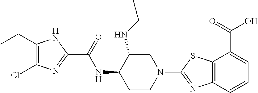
C12=C(C=CC=C1C(=O)O)N=C(N1CC(NCC)C(NC(C3=NC(Cl)=C(CC)N3)=O)CC1)S2
